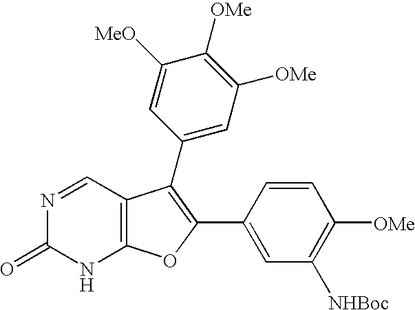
C12=C(C=NC(=O)N1)C(C1=CC([OMe])=C([OMe])C([MeO])=C1)=C(C1=CC([NHBoc])=C([OMe])C=C1)O2
